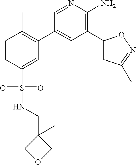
C1=CC(S(NCC2(C)COC2)(=O)=O)=CC(C2=CC(C3=CC(C)=NO3)=C(N)N=C2)=C1C
